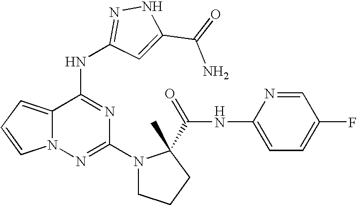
C1(N2CCCC2(C(NC2=CC=C(F)C=N2)=O)C)=NN2C(=CC=C2)C(NC2=NNC(C(=O)N)=C2)=N1
